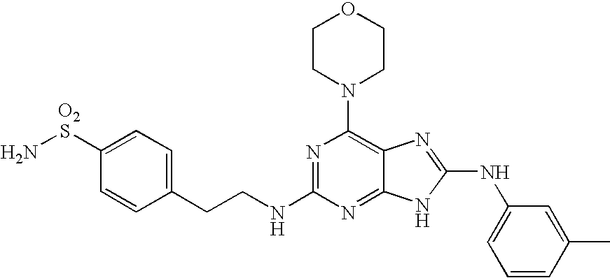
C1CN(C2=C3C(=NC(NCCC4=CC=C(SN)C=C4)=N2)NC(NC2=CC=CC(C)=C2)=N3)CCO1.[O2]
